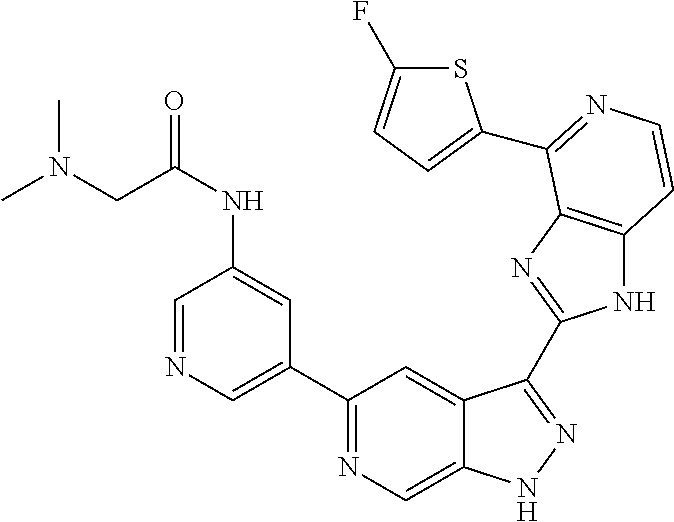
C1(C2=CN=CC(NC(CN(C)C)=O)=C2)=NC=C2C(=C1)C(C1=NC3=C(N1)C=CN=C3C1=CC=C(F)S1)=NN2
